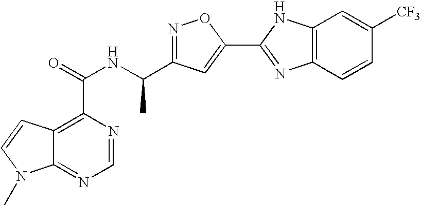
C12=NC=NC(C(NC(C3=NOC(C4=NC5=C(N4)C=C([CF3])C=C5)=C3)C)=O)=C1C=CN2C
